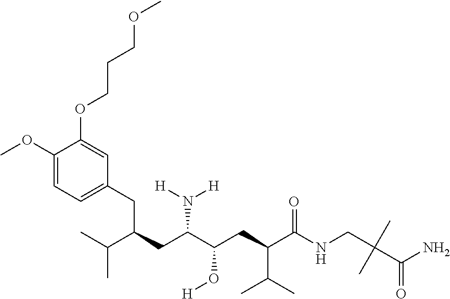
C1(OC)=CC=C(CC(C(C)C)CC(C(CC(C(NCC(C(N)=O)(C)C)=O)C(C)C)O[H])N([H])[H])C=C1OCCCOC
